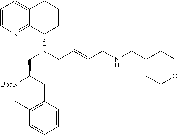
C1=CN=C2C(=C1)CCCC2N(CC1[BocN]CC2=C(C1)C=CC=C2)CC=CCNCC1CCOCC1
